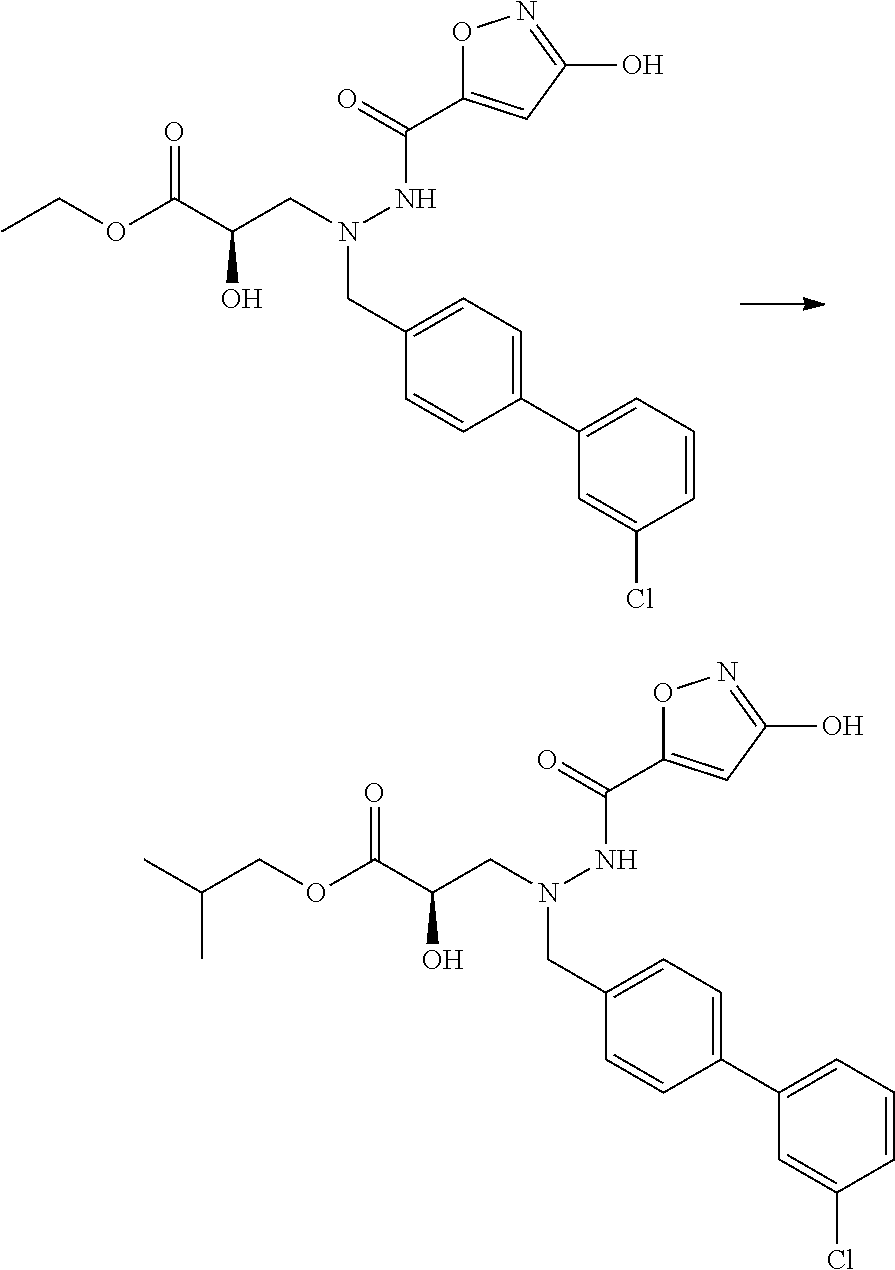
C1=C(Cl)C=CC=C1C1=CC=C(CN(CC(C(OCC(C)C)=O)O)NC(C2=CC(O)=NO2)=O)C=C1.C1=C(Cl)C=CC=C1C1=CC=C(CN(CC(C(OCC)=O)O)NC(C2=CC(O)=NO2)=O)C=C1
